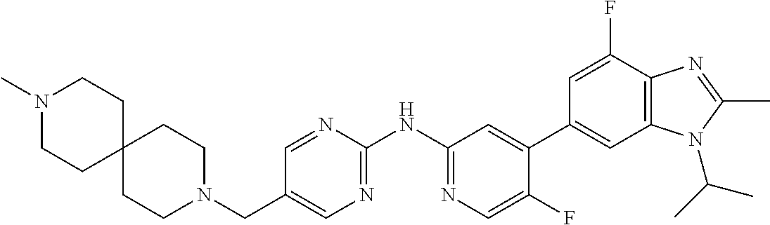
C1(CN2CCC3(CC2)CCN(C)CC3)=CN=C(NC2=NC=C(F)C(C3=CC4=C(C(F)=C3)N=C(C)N4C(C)C)=C2)N=C1
